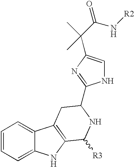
C1=CC=C2C(=C1)C1=C(N2)C([R3])NC(C2=NC(C(C(=O)N[R2])(C)C)=CN2)C1
